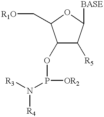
C1(OP([OR2])N([R3])[R4])C([R5])C([BASE])OC1C[R1O]
